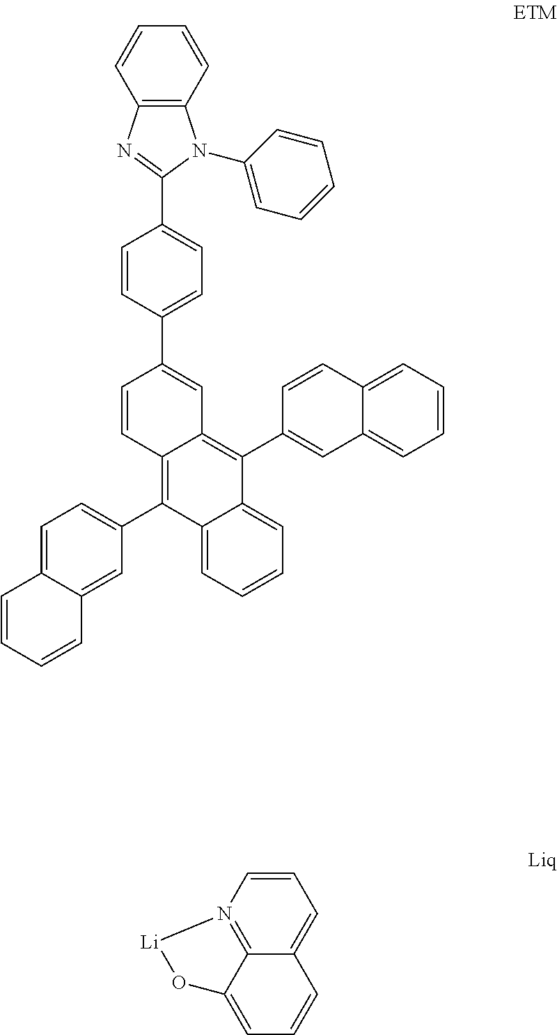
C12=C(C=CC=C1)N(C1=CC=CC=C1)C(C1=CC=C(C3=CC4=C(C5=CC6=CC=CC=C6C=C5)C5=CC=CC=C5C(C5=CC=C6C(=C5)C=CC=C6)=C4C=C3)C=C1)=N2.C1=CN2=C3C(=C1)C=CC=C3O[Li]2
